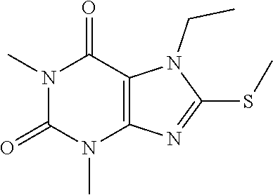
N1(C)C(=O)N(C)C2=C(C1=O)N(CC)C(SC)=N2
